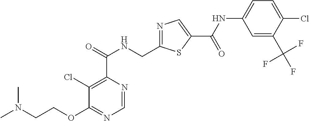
N1=C(CNC(C2=C(Cl)C(OCCN(C)C)=NC=N2)=O)SC(C(=O)NC2=CC=C(Cl)C(C(F)(F)F)=C2)=C1
